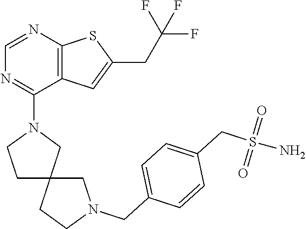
C1=NC2=C(C(N3CCC4(C3)CCN(CC3=CC=C(CS(N)(=O)=O)C=C3)C4)=N1)C=C(CC(F)(F)F)S2
